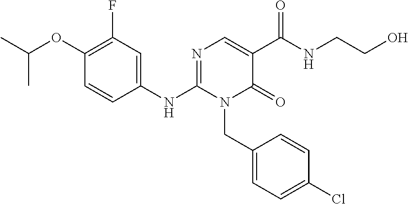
C1(NC2=NC=C(C(NCCO)=O)C(=O)N2CC2=CC=C(Cl)C=C2)=CC(F)=C(OC(C)C)C=C1
